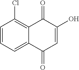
C1=CC=C2C(=C1Cl)C(=O)C(O)=CC2=O
